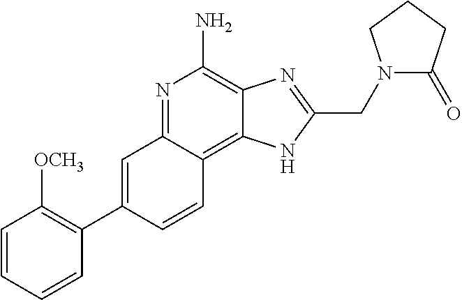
C1=C(C2=C([OCH3])C=CC=C2)C=CC2=C3C(=C(N)N=C12)N=C(CN1C(=O)CCC1)N3
